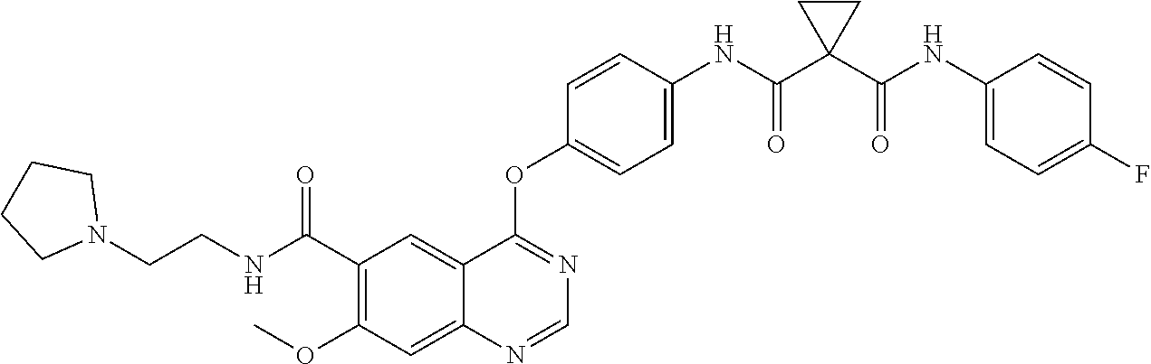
C12=CC(C(NCCN3CCCC3)=O)=C(OC)C=C1N=CN=C2OC1=CC=C(NC(C2(C(NC3=CC=C(F)C=C3)=O)CC2)=O)C=C1
